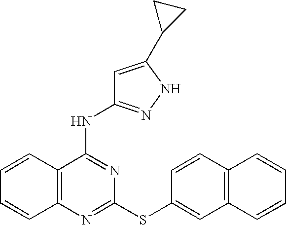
C1=CC2=C(C=C1)N=C(SC1=CC3=C(C=C1)C=CC=C3)N=C2NC1=NNC(C2CC2)=C1
